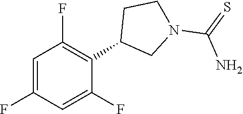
C1(F)=CC(F)=C(C2CCN(C(=S)N)C2)C(F)=C1
